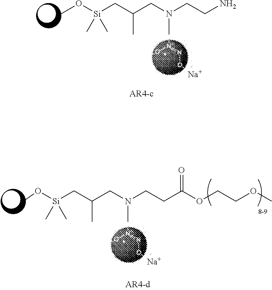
CO[Si](CC(CN(CCN)C)C)(C)C.[Na].CO[Si](CC(CN(CCC(OCCOC)=O)C)C)(C)C.[Na]
